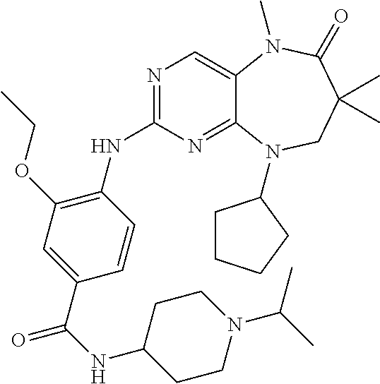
N1=C(NC2=C(OCC)C=C(C(NC3CCN(C(C)C)CC3)=O)C=C2)N=C2C(=C1)N(C)C(=O)C(C)(C)CN2C1CCCC1
